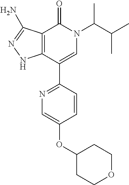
C12=C(C(C3=NC=C(OC4CCOCC4)C=C3)=CN(C(C(C)C)C)C1=O)NN=C2N
